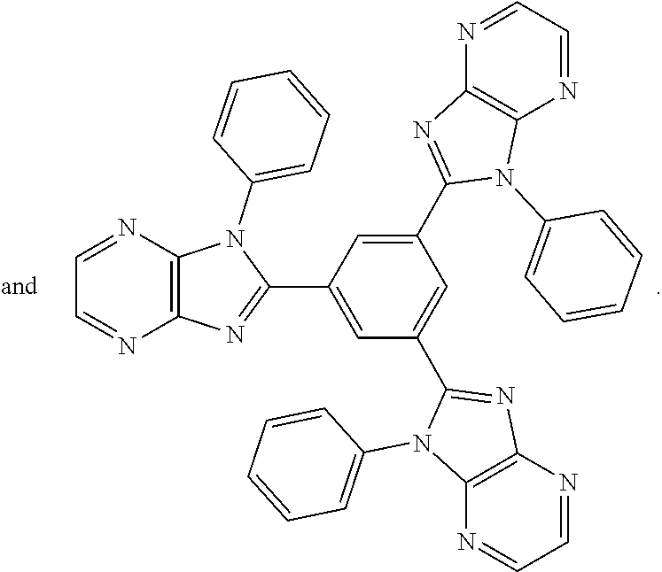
C1=NC2=C(N=C1)N=C(C1=CC(C3=NC4=C(N3C3=CC=CC=C3)N=CC=N4)=CC(C3=NC4=C(N3C3=CC=CC=C3)N=CC=N4)=C1)N2C1=CC=CC=C1
